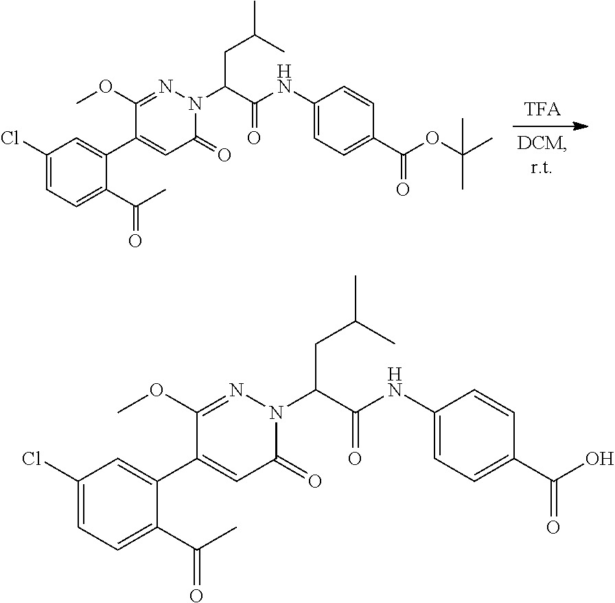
C1(Cl)=CC=C(C(C)=O)C(C2=CC(=O)N(C(CC(C)C)C(NC3=CC=C(C(OC(C)(C)C)=O)C=C3)=O)N=C2OC)=C1.C1(Cl)=CC=C(C(C)=O)C(C2=CC(=O)N(C(CC(C)C)C(NC3=CC=C(C(O)=O)C=C3)=O)N=C2OC)=C1
